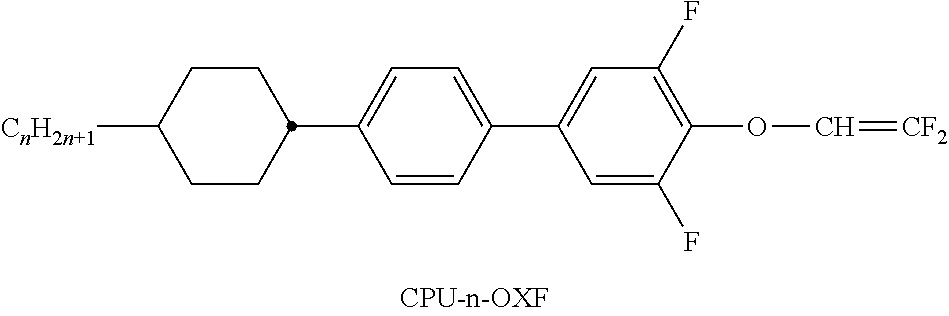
[CnH2n+1]C1CCC(C2=CC=C(C3=CC(F)=C(OC=[CF2])C(F)=C3)C=C2)CC1
